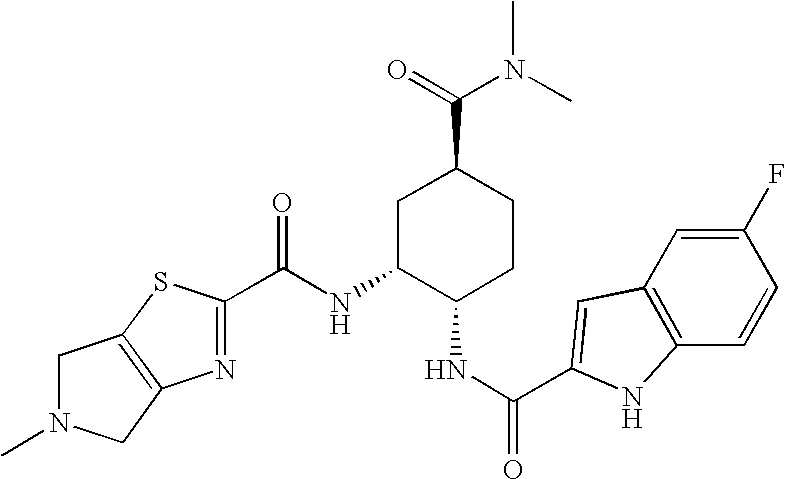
C(NC1C(NC(=O)C2=CC3=C(C=CC(F)=C3)N2)CCC(C(N(C)C)=O)C1)(=O)C1=NC2=C(S1)CN(C)C2
